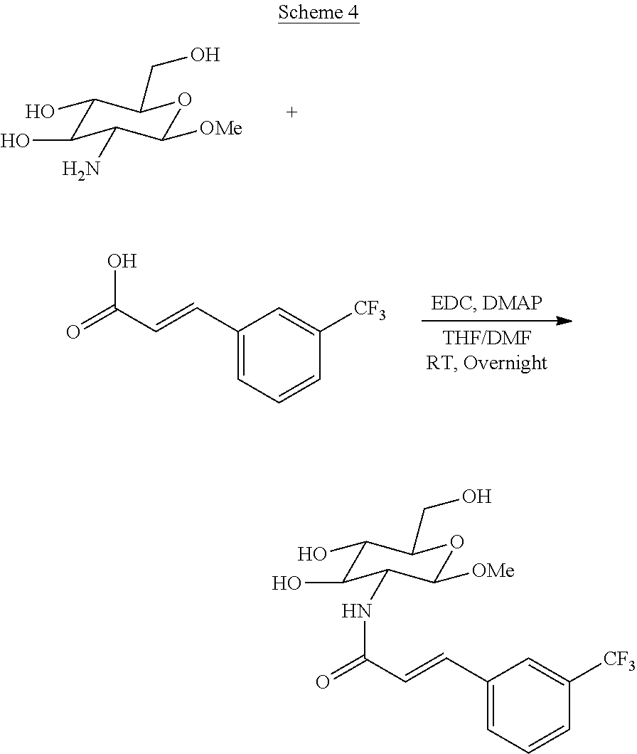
C1(O)C(O)C(N)C([OMe])OC1CO.C1(C=CC(=O)O)=CC=CC([CF3])=C1.C1(O)C(O)C(NC(C=CC2=CC=CC([CF3])=C2)=O)C([OMe])OC1CO
